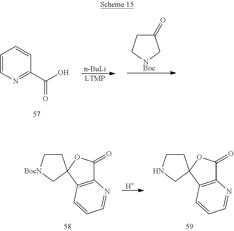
C1C[BocN]CC12OC(=O)C1=C2C=CC=N1.[H].C1CNCC12OC(=O)C1=C2C=CC=N1.C1=CN=C(C(O)=O)C=C1.C1(=O)CC[NBoc]C1.[n-BuLi].[LTMP]
